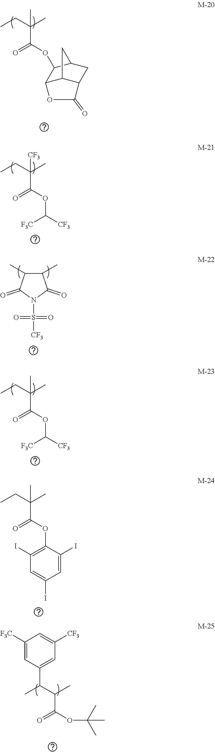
C(C(CC)(C)[CF3])(=O)OC([CF3])[F3C].C1(C)C(C)C(=O)N(S([CF3])(=O)=O)C1=O.C(C(CC)(C)C)(=O)OC1C2C3C(CC1C3)C(=O)O2.C(C(CC)(C)C)(=O)OC([CF3])[F3C].C(C(CC)(C)C)(=O)OC1=C(I)C=C(I)C=C1I.C1=C([CF3])C=C(C(C(C)C(OC(C)(C)C)=O)C)C=C1[F3C]
